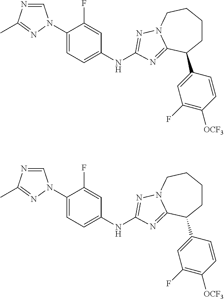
C1=NC(C)=NN1C1=CC=C(NC2=NN3CCCCC(C4=CC(F)=C([OCF3])C=C4)C3=N2)C=C1F.C1=NC(C)=NN1C1=CC=C(NC2=NN3CCCCC(C4=CC(F)=C([OCF3])C=C4)C3=N2)C=C1F
